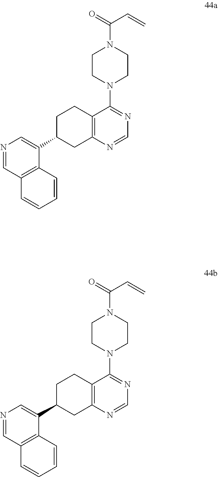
N1=CC2=C(C(C3CCC4=C(C3)N=CN=C4N3CCN(C(=O)C=C)CC3)=C1)C=CC=C2.N1=CC2=C(C(C3CCC4=C(C3)N=CN=C4N3CCN(C(=O)C=C)CC3)=C1)C=CC=C2
